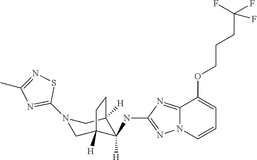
N1(C2=NC(C)=NS2)CC2([H])C(NC3=NN4C(=N3)C(OCCCC(F)(F)F)=CC=C4)([H])C([H])(C1)CC2
